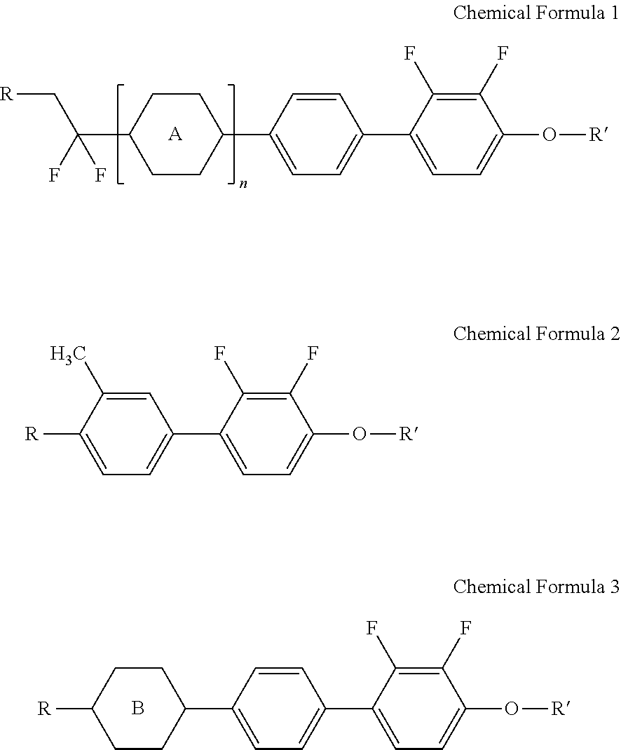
C1CC(C(F)(C[R])F)CCC1C1=CC=C(C2=CC=C(O[R])C(F)=C2F)C=C1.[A].C1CC([R])CCC1C1=CC=C(C2=CC=C(O[R])C(F)=C2F)C=C1.B.C1=C(C)C([R])=CC=C1C1=CC=C(O[R])C(F)=C1F
